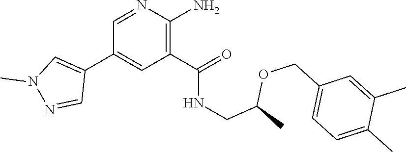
C1=NC(N)=C(C(=O)NCC(OCC2=CC=C(C)C(C)=C2)C)C=C1C1=CN(C)N=C1
